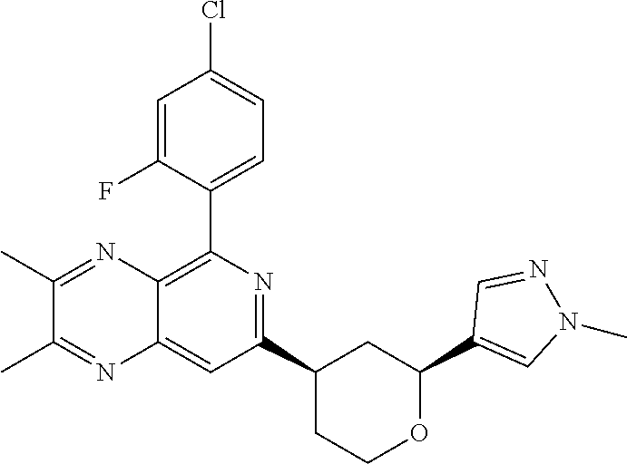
C1(C2=CN(C)N=C2)OCCC(C2=NC(C3=CC=C(Cl)C=C3F)=C3C(=C2)N=C(C)C(C)=N3)C1
